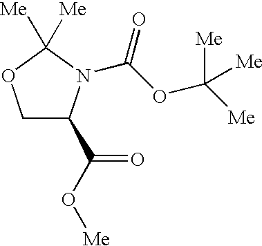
C1C(C(O[Me])=O)N(C(OC([Me])([Me])[Me])=O)C([Me])([Me])O1
